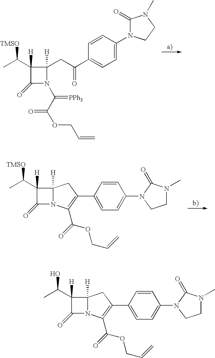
C1(=O)N(C2=CC=C(C(CC3([H])C(C(C)[TMSO])([H])C(=O)N3C(C(OCC=C)=O)=[PPh3])=O)C=C2)CCN1C.C12([H])C(C(C)[TMSO])([H])C(=O)N1C(C(OCC=C)=O)=C(C1=CC=C(N3C(=O)N(C)CC3)C=C1)C2.C12([H])C(C(C)O)([H])C(=O)N1C(C(OCC=C)=O)=C(C1=CC=C(N3C(=O)N(C)CC3)C=C1)C2
